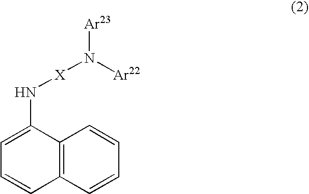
N(C1=CC=CC2=C1C=CC=C2)[X]N([Ar23])[Ar22]
